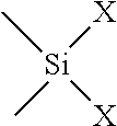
[Si]([X])(C)([X])C
